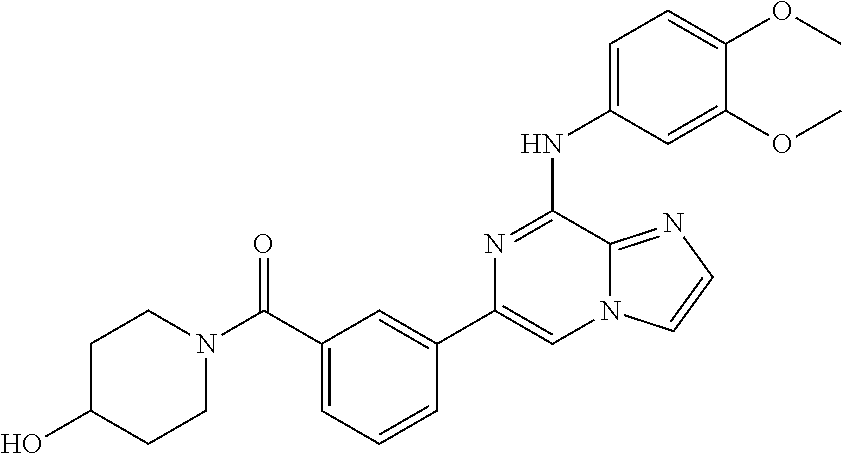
C1=C(NC2=NC(C3=CC(C(=O)N4CCC(O)CC4)=CC=C3)=CN3C2=NC=C3)C=C(OC)C(OC)=C1
